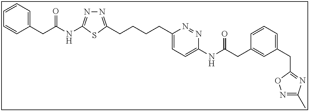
N1=C(CCCCC2=CC=C(NC(CC3=CC(CC4=NC(C)=NO4)=CC=C3)=O)N=N2)SC(NC(CC2=CC=CC=C2)=O)=N1
